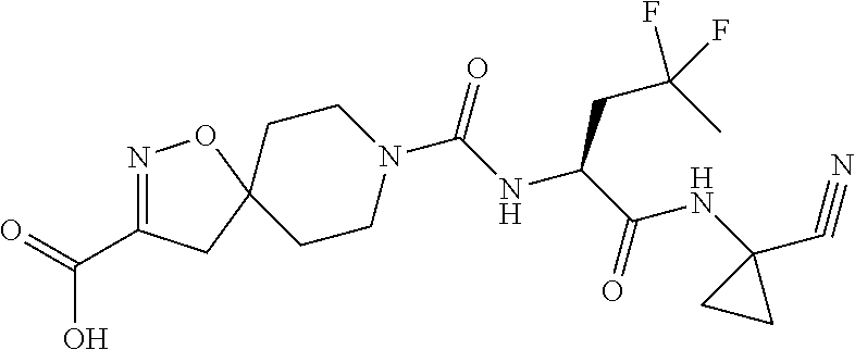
C1CN(C(NC(C(NC2(C#N)CC2)=O)CC(C)(F)F)=O)CCC12CC(C(=O)O)=NO2
